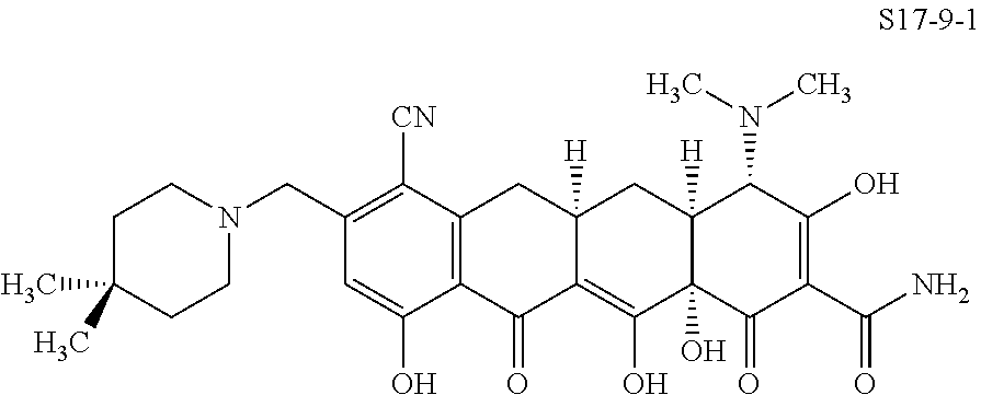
C(N1CCC(C)(C)CC1)C1=C([CN])C2=C(C(O)=C1)C(=O)C1=C(O)C3(O)C([H])(CC1([H])C2)C(N(C)C)C(O)=C(C(N)=O)C3=O
